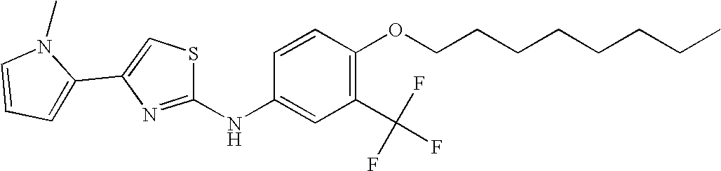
C1=CC(NC2=NC(C3=CC=CN3C)=CS2)=CC(C(F)(F)F)=C1OCCCCCCCC
